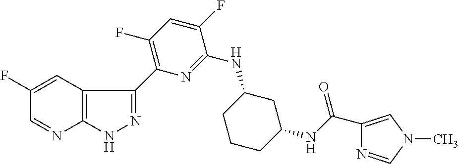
C1(F)=CC2=C(N=C1)NN=C2C1=C(F)C=C(F)C(NC2CCCC(NC(C3=CN(C)C=N3)=O)C2)=N1
